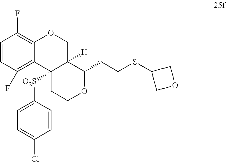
C1=CC(F)=C2C(=C1F)OCC1([H])C2([O2S]C2=CC=C(Cl)C=C2)CCOC1CCSC1COC1
